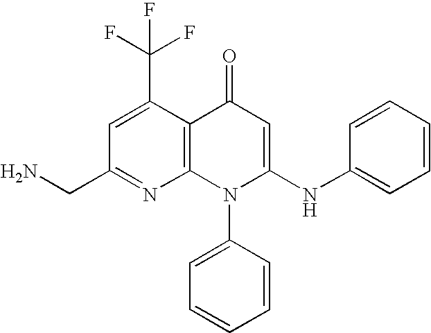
N1=C(CN)C=C(C(F)(F)F)C2=C1N(C1=CC=CC=C1)C(NC1=CC=CC=C1)=CC2=O
